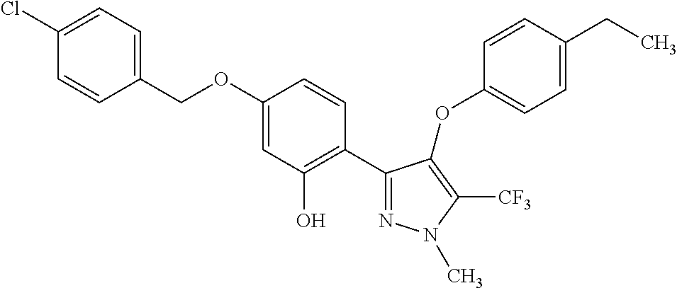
C1=C(COC2=CC(O)=C(C3=NN(C)C([CF3])=C3OC3=CC=C(CC)C=C3)C=C2)C=CC(Cl)=C1
